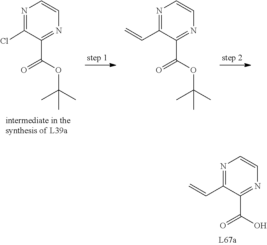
C1(C(O)=O)=NC=CN=C1C=C.C1(C(OC(C)(C)C)=O)=NC=CN=C1Cl.C1(C=C)=NC=CN=C1C(OC(C)(C)C)=O
